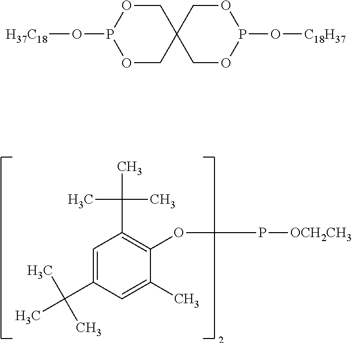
C1=C(C(C)(C)C)C=C(C)C(OP[OCH2CH3])=C1C(C)(C)C.O1CC2(COP1O[H37C18])COP(O[C18H37])OC2
